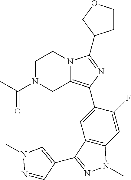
C1N(C(C)=O)CC2=C(C3=CC4=C(C=C3F)N(C)N=C4C3=CN(C)N=C3)N=C(C3CCOC3)N2C1
